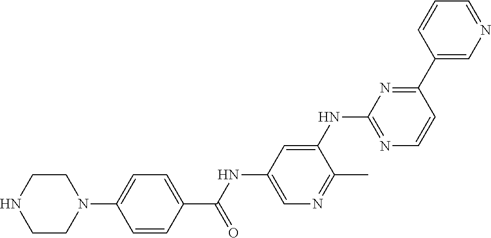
C1=CC(C(NC2=CN=C(C)C(NC3=NC=CC(C4=CN=CC=C4)=N3)=C2)=O)=CC=C1N1CCNCC1
